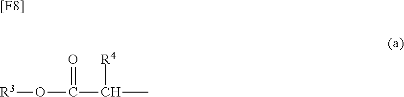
[R3]OC(C(C)[R4])=O.[[F8]]
